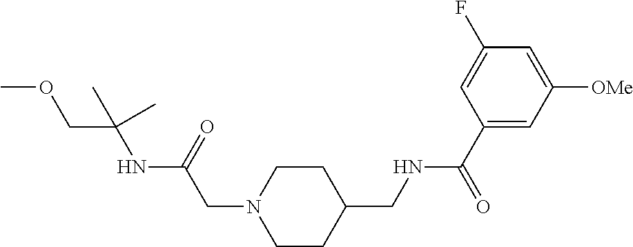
C(N1CCC(CNC(C2=CC([OMe])=CC(F)=C2)=O)CC1)C(NC(COC)(C)C)=O
